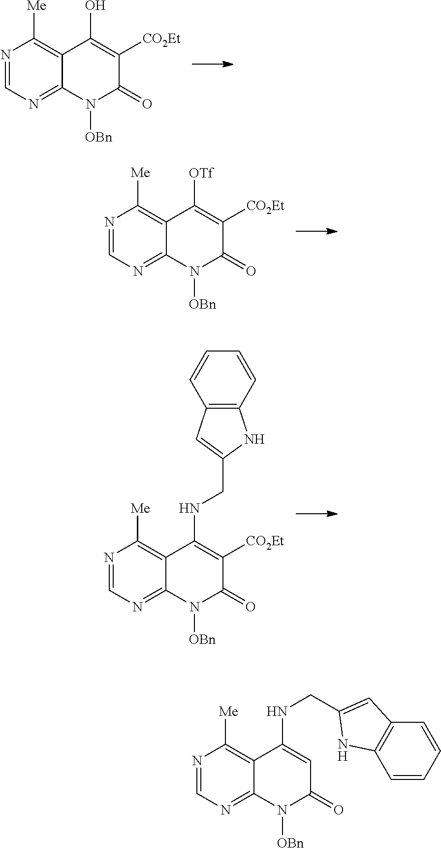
N1=CN=C2C(=C1[Me])C(O)=C([CO2Et])C(=O)N2[OBn].N1=CN=C2C(=C1[Me])C([OTf])=C([CO2Et])C(=O)N2[OBn].N1=CN=C2C(=C1[Me])C(NCC1=CC3=C(C=CC=C3)N1)=C([CO2Et])C(=O)N2[OBn].N1=CN=C2C(=C1[Me])C(NCC1=CC3=C(C=CC=C3)N1)=CC(=O)N2[OBn]
